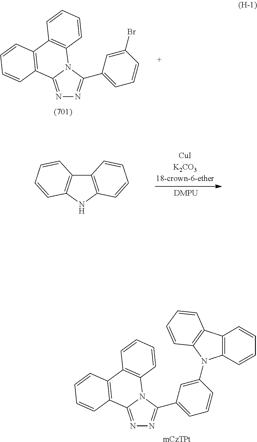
N1=C2N(C(C3=CC=CC(Br)=C3)=N1)C1=C(C3=C2C=CC=C3)C=CC=C1.C12=C(NC3=C1C=CC=C3)C=CC=C2.[mCzTPt].N1=C2N(C(C3=CC=CC(N4C5=C(C6=C4C=CC=C6)C=CC=C5)=C3)=N1)C1=C(C3=C2C=CC=C3)C=CC=C1
